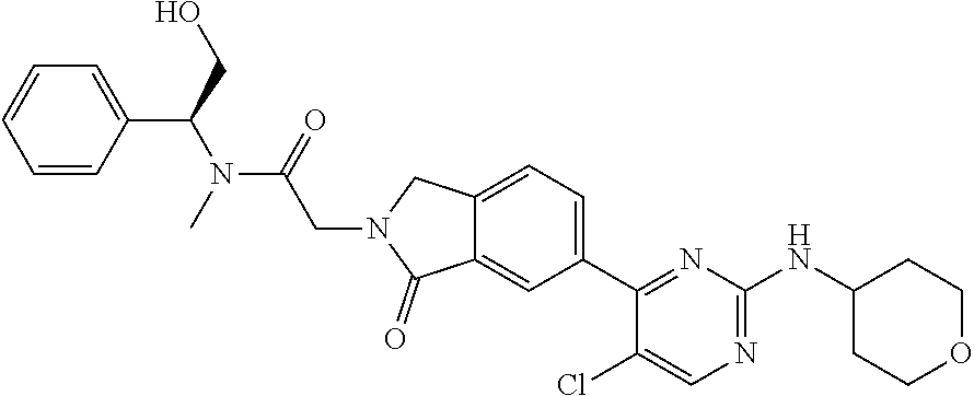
C1(Cl)=CN=C(NC2CCOCC2)N=C1C1=CC=C2C(=C1)C(=O)N(CC(N(C)C(C1=CC=CC=C1)CO)=O)C2
